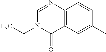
C1(C)=CC2=C(C=C1)N=CN(CC)C2=O
